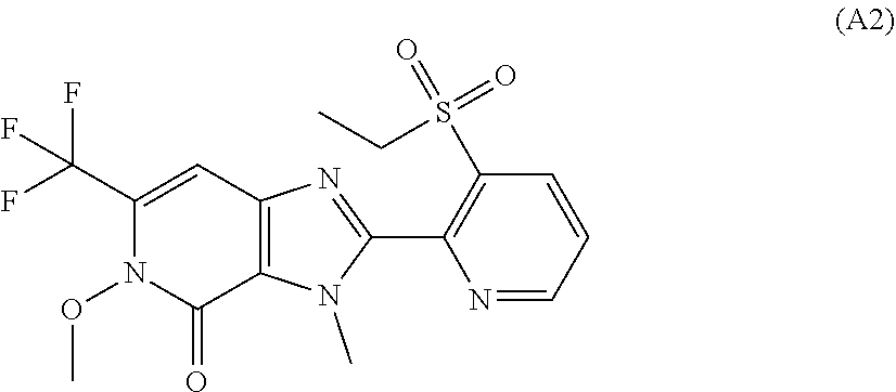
C1(C(F)(F)F)=CC2=C(C(=O)N1OC)N(C)C(C1=C(S(=O)(=O)CC)C=CC=N1)=N2
